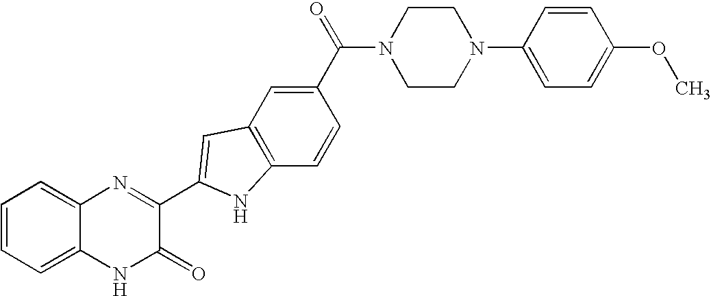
C1=C2C(=CC=C1)N=C(C1=CC3=C(C=CC(C(=O)N4CCN(C5=CC=C(OC)C=C5)CC4)=C3)N1)C(=O)N2
